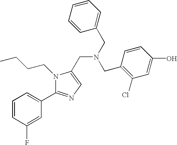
C1=CC(F)=CC(C2=NC=C(CN(CC3=CC=CC=C3)CC3=C(Cl)C=C(O)C=C3)N2CCCC)=C1
